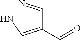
C(C=N)(=CN)C=O
